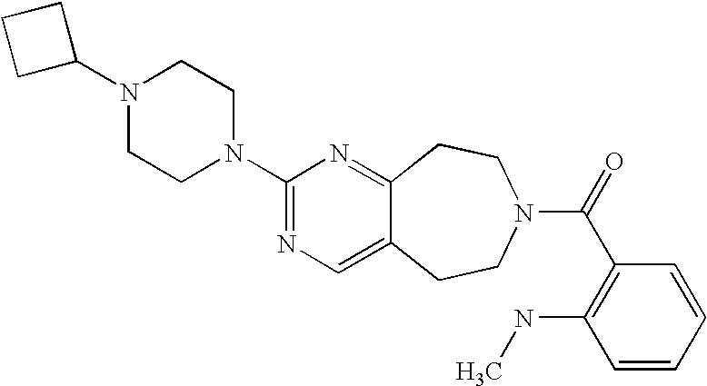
C1(N2CCN(C3=NC=C4C(=N3)CCN(C(=O)C3=C(NC)C=CC=C3)CC4)CC2)CCC1
